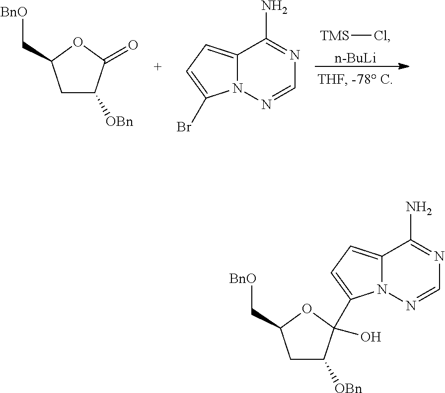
[TMS]Cl.[n-BuLi].C1C([OBn])C(=O)OC1C[BnO].C12=CC=C(Br)N1N=CN=C2N.C12=CC=C(C3(O)C([OBn])CC(C[BnO])O3)N1N=CN=C2N
